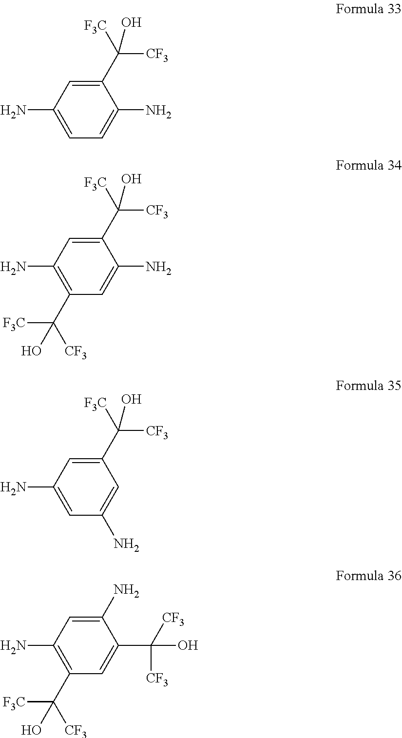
NC1=CC=C(N)C(C([CF3])([F3C])O)=C1.NC1=C(C([CF3])([F3C])O)C=C(N)C(C([CF3])([F3C])O)=C1.NC1=CC(N)=CC(C([CF3])([F3C])O)=C1.NC1=C(C([CF3])([F3C])O)C=C(C([CF3])([CF3])O)C(N)=C1
